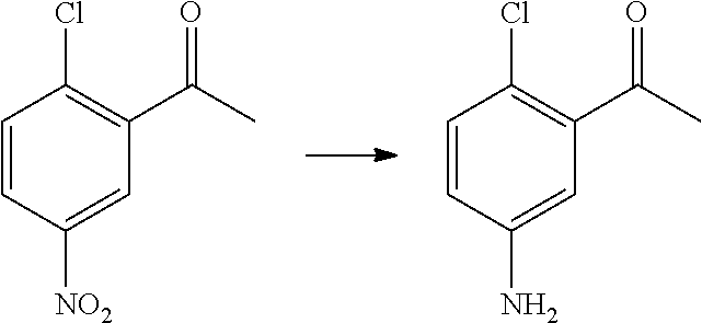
C1=CC(N)=CC(C(C)=O)=C1Cl.C1=CC([NO2])=CC(C(C)=O)=C1Cl
